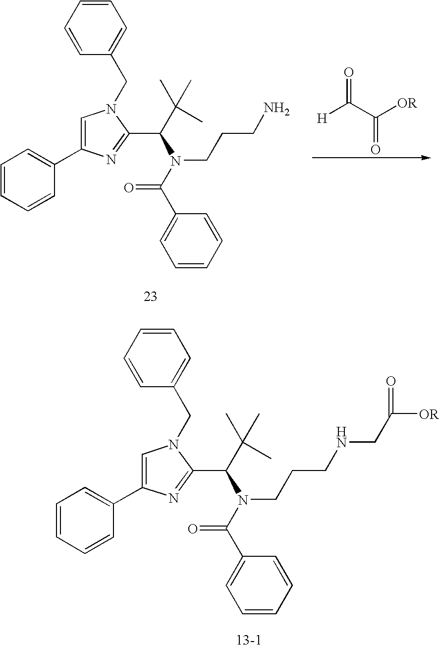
C1=CC=CC(C2=CN(CC3=CC=CC=C3)C(C(N(CCCNCC([OR])=O)C(=O)C3=CC=CC=C3)C(C)(C)C)=N2)=C1.C1=CC=CC(C2=CN(CC3=CC=CC=C3)C(C(N(CCCN)C(=O)C3=CC=CC=C3)C(C)(C)C)=N2)=C1.[H]C(C([OR])=O)=O
